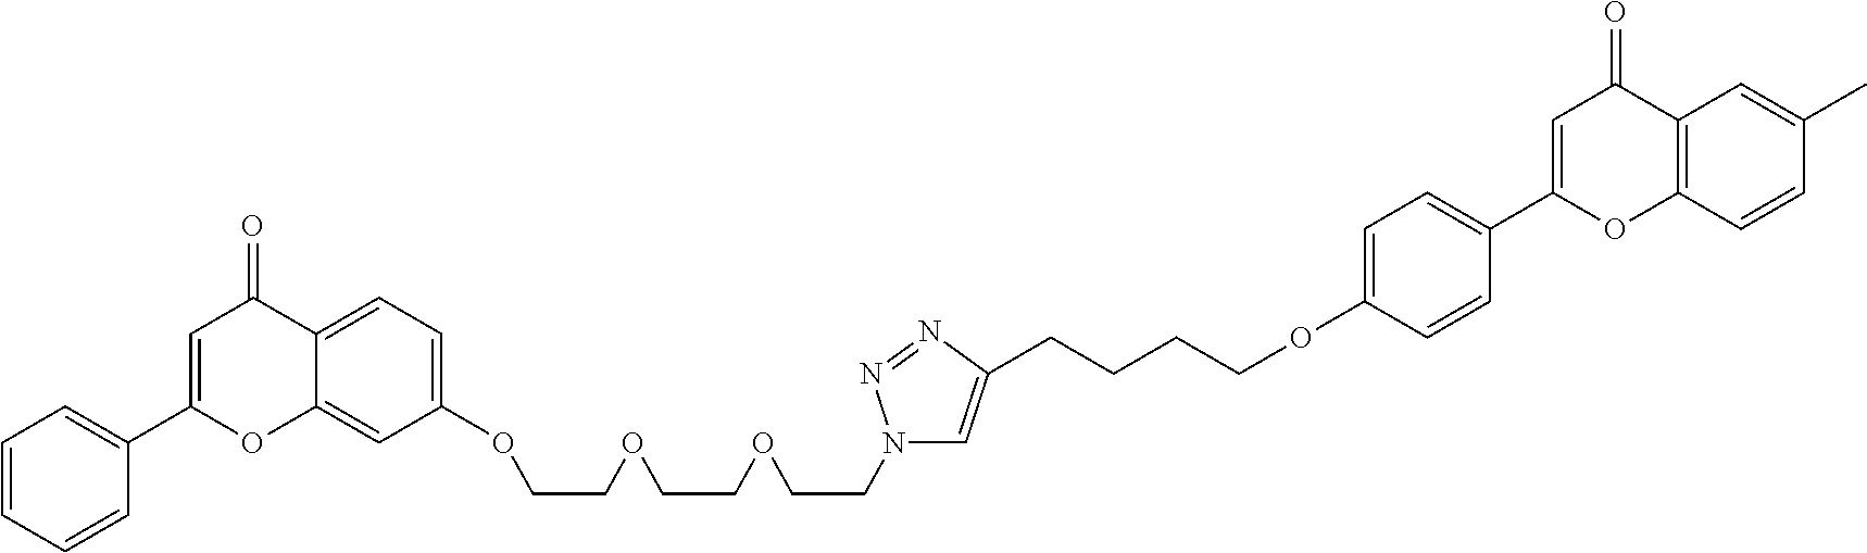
C12=CC=C(OCCOCCOCCN3C=C(CCCCOC4=CC=C(C5=CC(=O)C6=C(O5)C=CC(C)=C6)C=C4)N=N3)C=C1OC(C1=CC=CC=C1)=CC2=O
